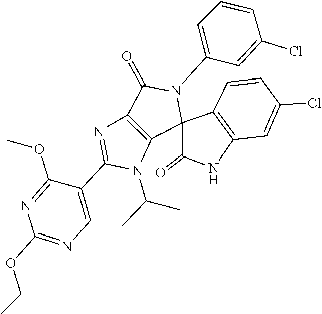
C1=C(C2=NC3=C(N2C(C)C)C2(N(C4=CC=CC(Cl)=C4)C3=O)C3=C(C=C(Cl)C=C3)NC2=O)C(OC)=NC(OCC)=N1
